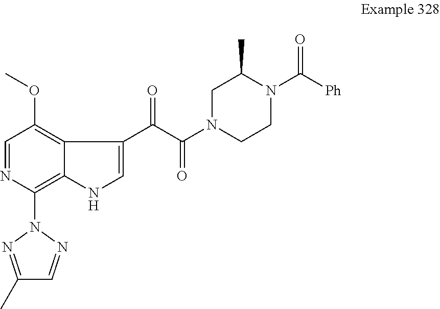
C1(N2N=C(C)C=N2)=C2C(=C(OC)C=N1)C(C(=O)C(N1CCN(C([Ph])=O)C(C)C1)=O)=CN2
